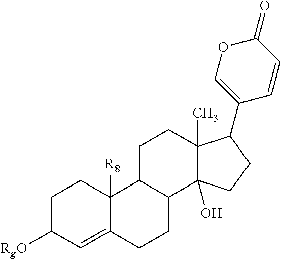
C1C([RgO])C=C2C([R8])(C1)C1C(CC2)C2(O)C(C)(CC1)C(C1=COC(=O)C=C1)CC2
